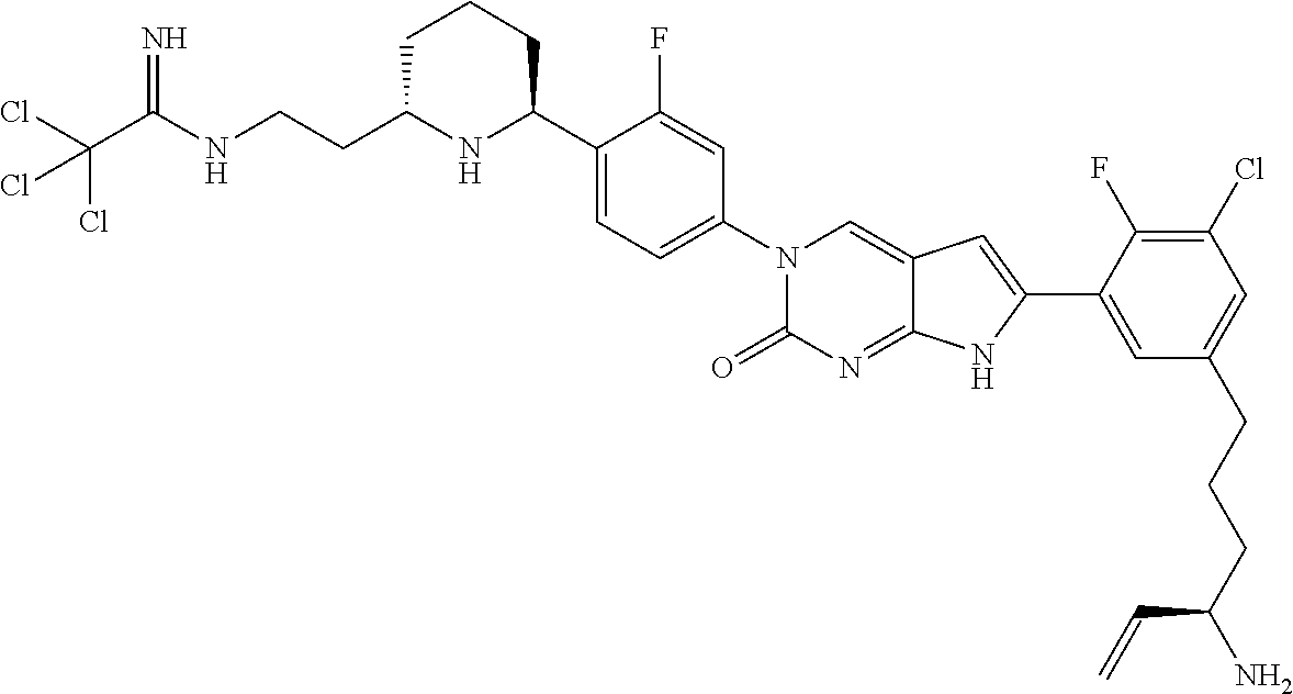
C(C(NCCC1NC(C2=CC=C(N3C(=O)N=C4C(=C3)C=C(C3=CC(CCCC(N)C=C)=CC(Cl)=C3F)N4)C=C2F)CCC1)=N)(Cl)(Cl)Cl
